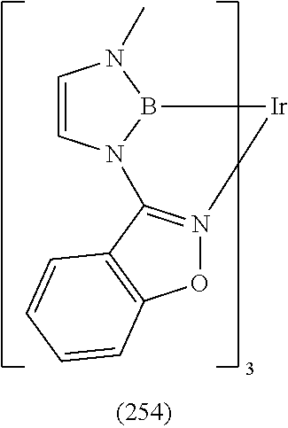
C1=CN2B(N1C)[Ir]N1=C2C2=C(O1)C=CC=C2
